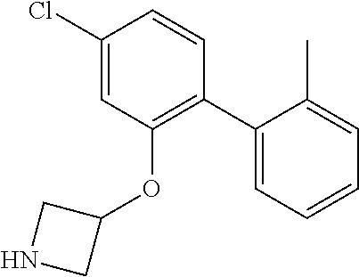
C1(C2=C(OC3CNC3)C=C(Cl)C=C2)=CC=CC=C1C
